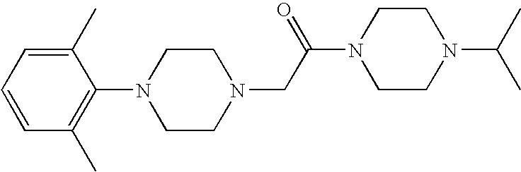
C1(C)=CC=CC(C)=C1N1CCN(CC(N2CCN(C(C)C)CC2)=O)CC1
